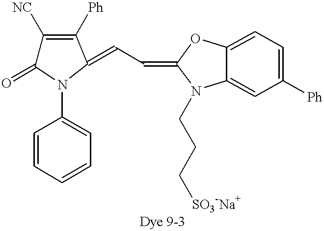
C(C=C1N(C2=CC=CC=C2)C(=O)C([NC])=C1[Ph])=C1N(CCC[SO3-Na+])C2=CC([Ph])=CC=C2O1
